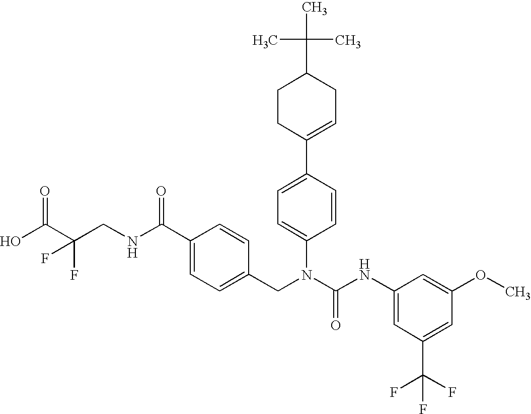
OC(C(CNC(C1=CC=C(CN(C(NC2=CC(C(F)(F)F)=CC(OC)=C2)=O)C2=CC=C(C3=CCC(C(C)(C)C)CC3)C=C2)C=C1)=O)(F)F)=O
